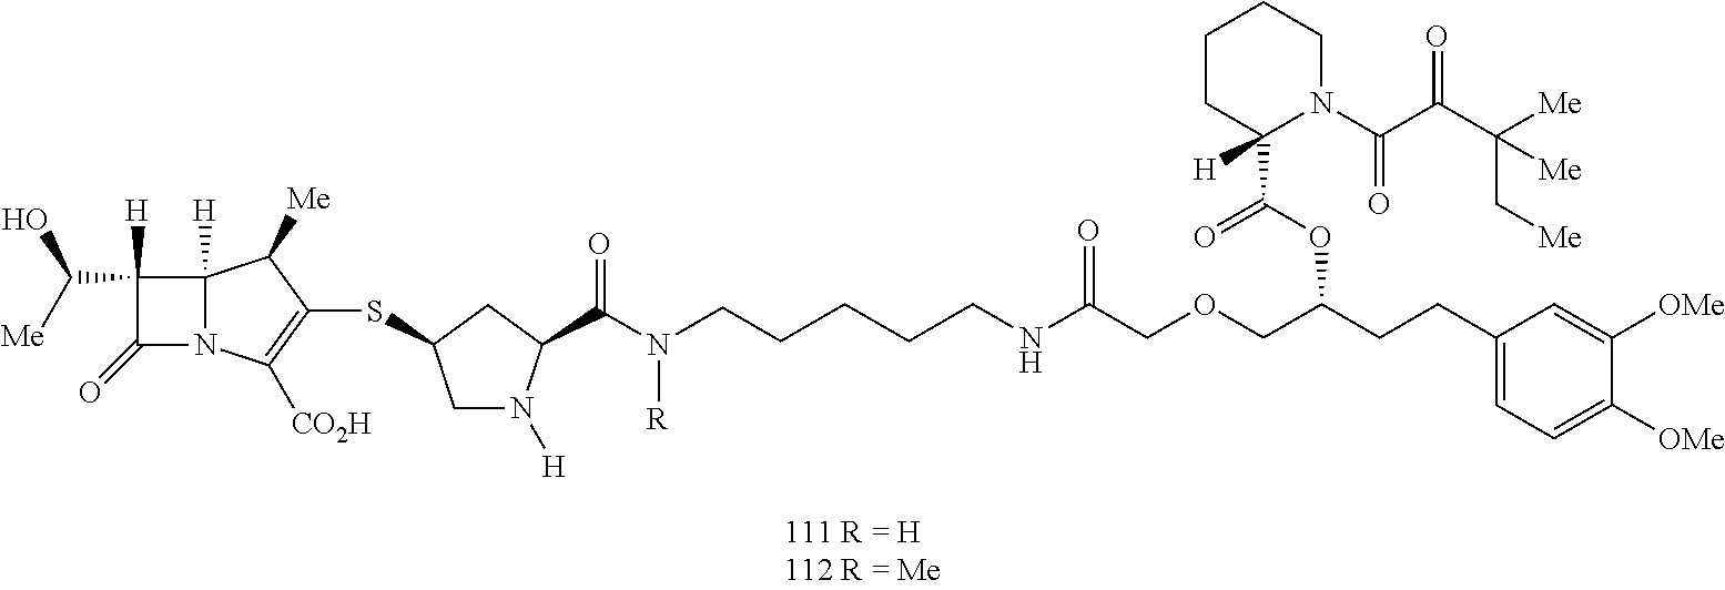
C1([H])(C([Me])O)C(=O)N2C1([H])C([Me])C(SC1CN([H])C(C(=O)N(CCCCCNC(COCC(CCC3=CC=C([OMe])C([OMe])=C3)OC(C3([H])N(C(=O)C(=O)C([Me])(C[Me])[Me])CCCC3)=O)=O)[R])C1)=C2[CO2H]
